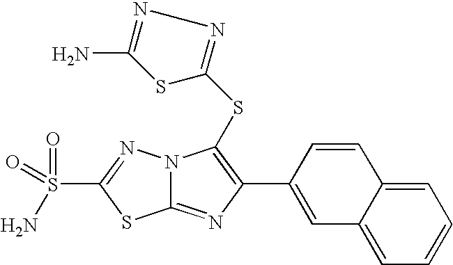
N12C(=NC(C3=CC4=CC=CC=C4C=C3)=C1SC1=NN=C(N)S1)SC(S(=O)(N)=O)=N2
